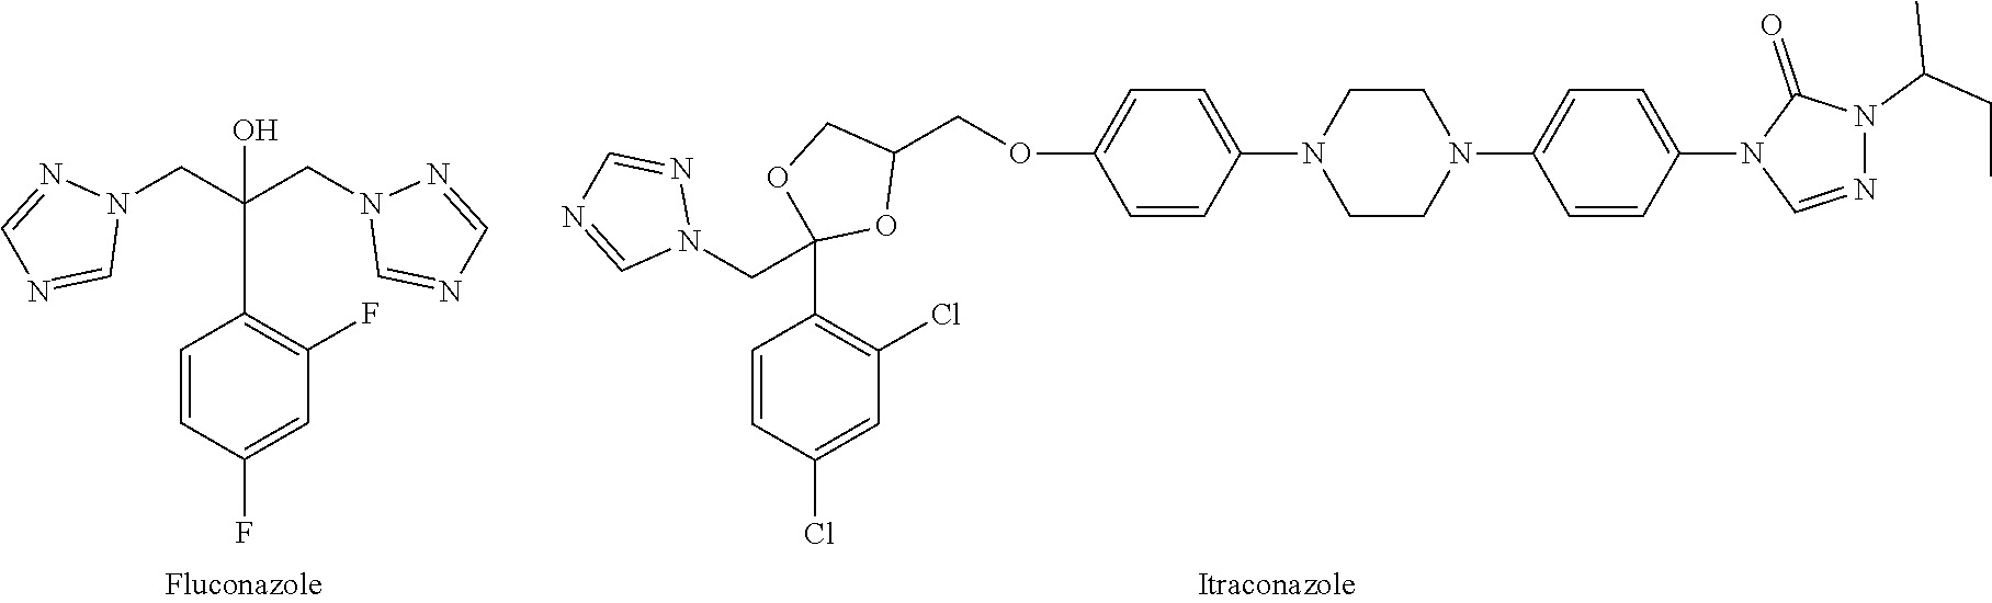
C1=CC(F)=CC(F)=C1C(CN1N=CN=C1)(CN1C=NC=N1)O.C1=CC(N2CCN(C3=CC=C(N4C=NN(C(C)CC)C4=O)C=C3)CC2)=CC=C1OCC1COC(C2=C(Cl)C=C(Cl)C=C2)(CN2N=CN=C2)O1
